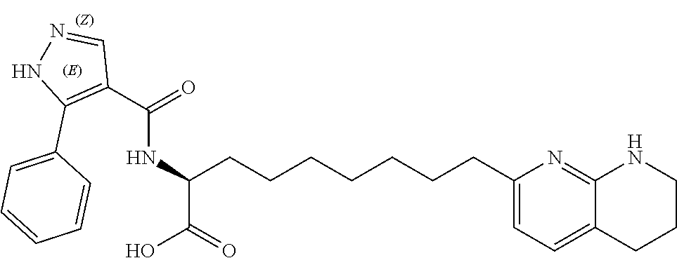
C1(C(=O)NC(C(=O)O)CCCCCCCC2=CC=C3C(=N2)NCCC3)=C(C2=CC=CC=C2)NN=C1
